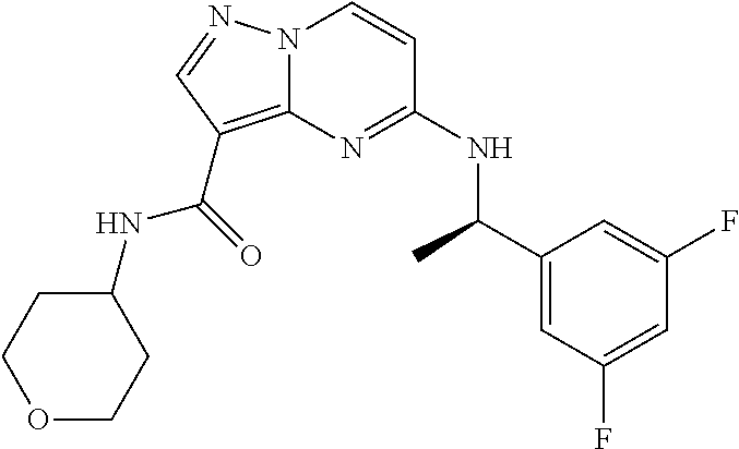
N(C1=NC2=C(C(NC3CCOCC3)=O)C=NN2C=C1)C(C1=CC(F)=CC(F)=C1)C
